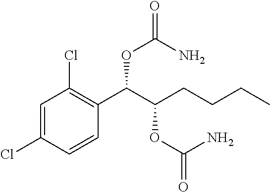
C1=C(Cl)C=CC(C(C(CCCC)OC(=O)N)OC(N)=O)=C1Cl
